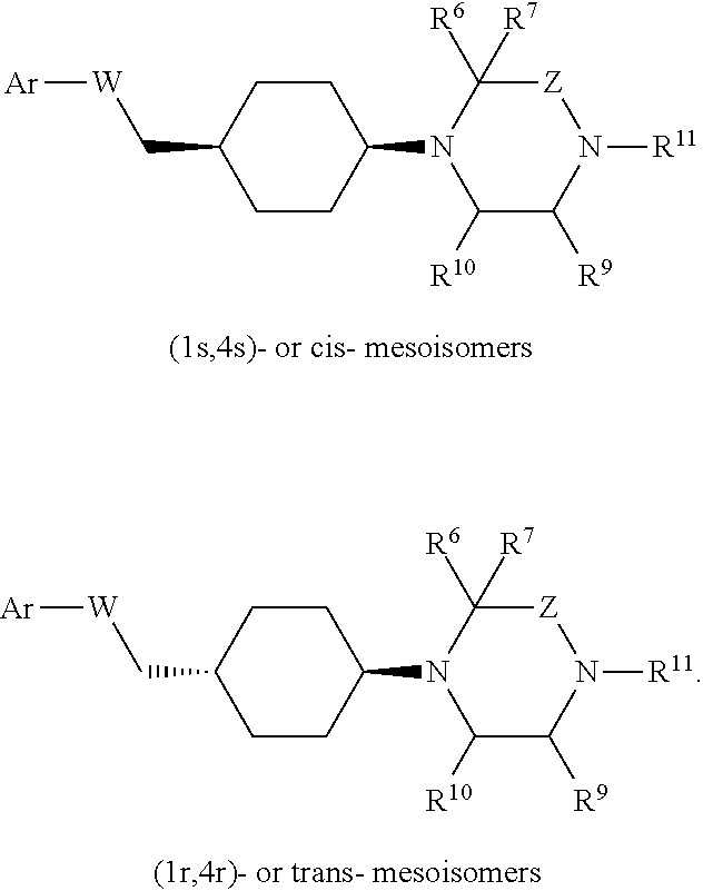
C1(C[W][Ar])CCC(N2C([R10])C([R9])N([R11])[Z]C2([R6])[R7])CC1.C1(C[W][Ar])CCC(N2C([R10])C([R9])N([R11])[Z]C2([R6])[R7])CC1
